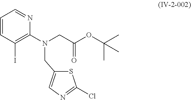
C1=CC(I)=C(N(CC2=CN=C(Cl)S2)CC(=O)OC(C)(C)C)N=C1
